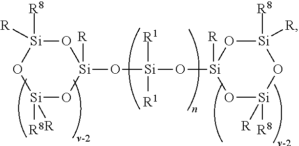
O1[Si]([R8])([R])O[Si]([R8])([R])O[Si]1(O[Si](O[Si]1([R])O[Si]([R8])([R])O[Si]([R8])([R])O1)([R1])[R1])[R]
